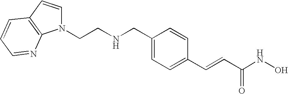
N1(CCNCC2=CC=C(C=CC(NO)=O)C=C2)C=CC2=C1N=CC=C2
